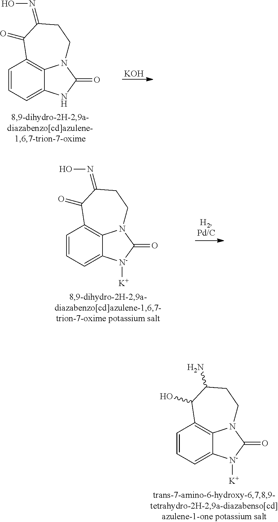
C1=CC=C2C3=C1C(=O)C(=NO)CCN3C(=O)N2.[KOH].C1=CC=C2C3=C1C(=O)C(=NO)CCN3C(=O)[N-]2[K].C1=CC=C2C3=C1C(O)C(N)CCN3C(=O)[N-]2[K]
